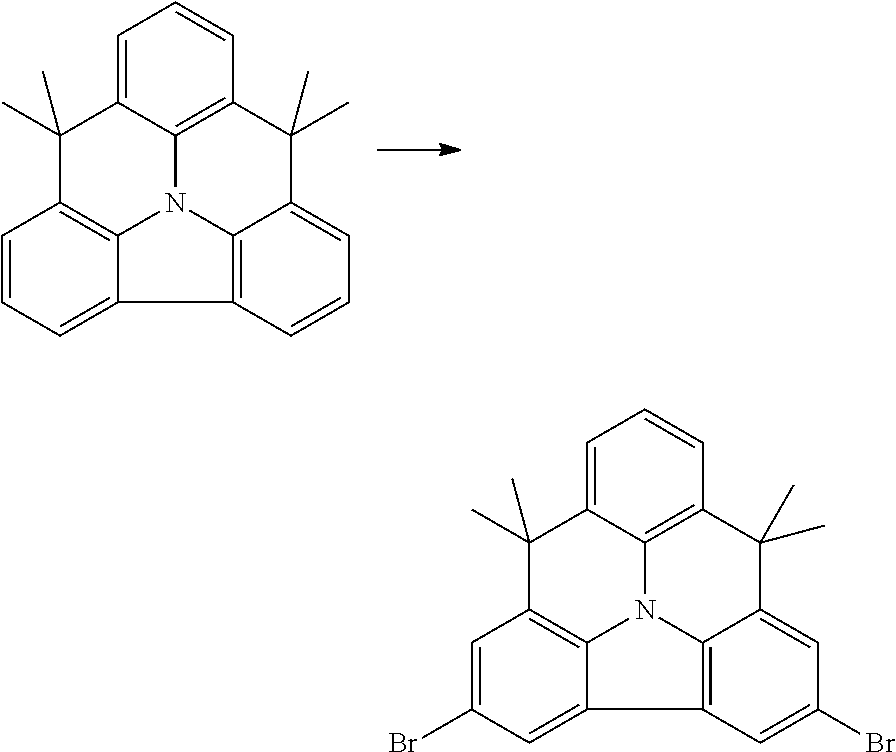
C12=C3N4C5=C(C=C(Br)C=C15)C(C)(C)C1=CC=CC(=C41)C(C)(C)C3=CC(Br)=C2.C12=C3N4C5=C(C=CC=C15)C(C)(C)C1=CC=CC(=C41)C(C)(C)C3=CC=C2
